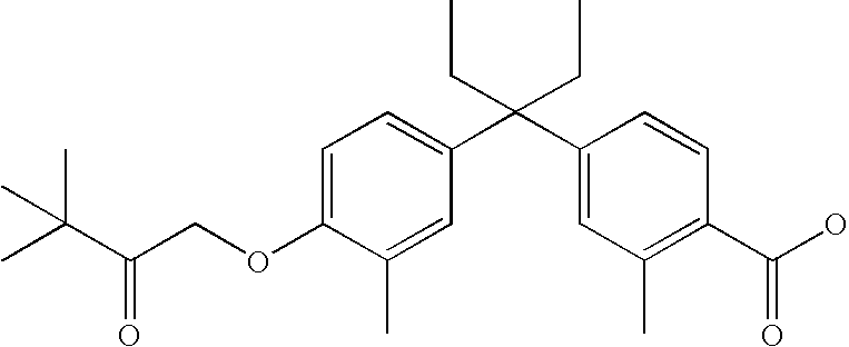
C1=C(C)C(OCC(C(C)(C)C)=O)=CC=C1C(C1=CC(C)=C(C(O)=O)C=C1)(CC)CC
